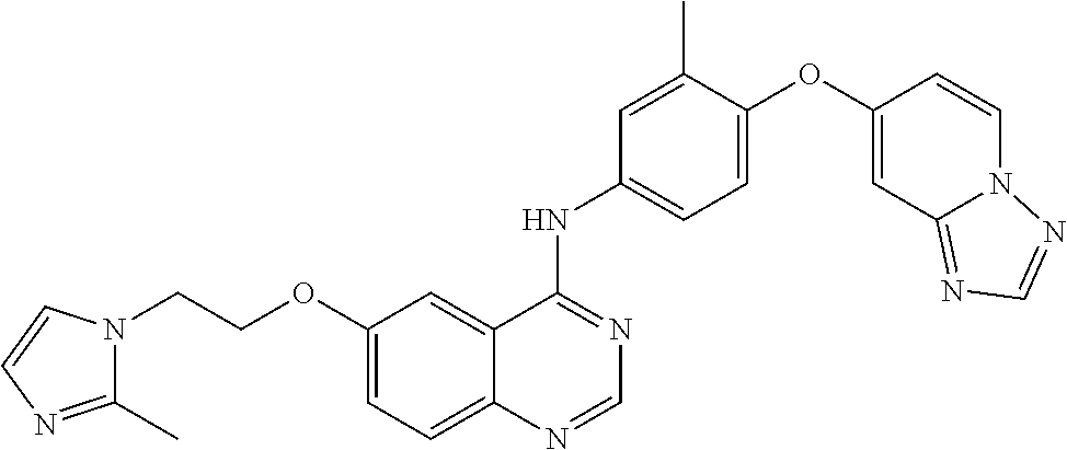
C1=C(OC2=CC3=NC=NN3C=C2)C(C)=CC(NC2=NC=NC3=CC=C(OCCN4C(C)=NC=C4)C=C23)=C1
